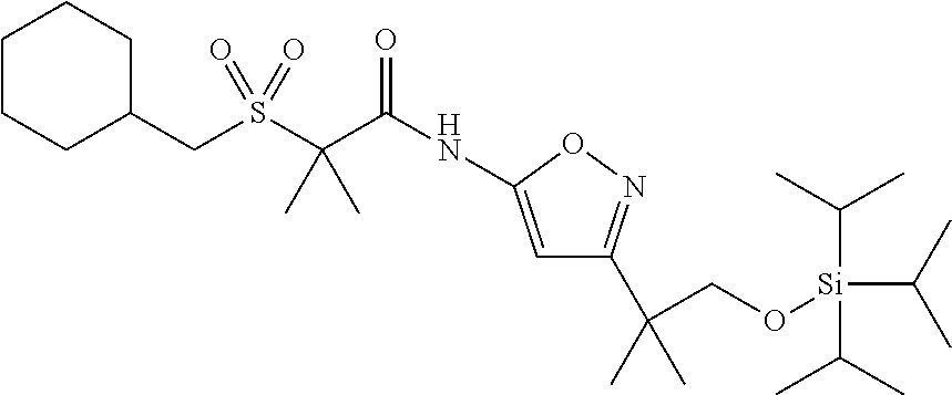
C1(CS(C(C(NC2=CC(C(C)(CO[Si](C(C)C)(C(C)C)C(C)C)C)=NO2)=O)(C)C)(=O)=O)CCCCC1
